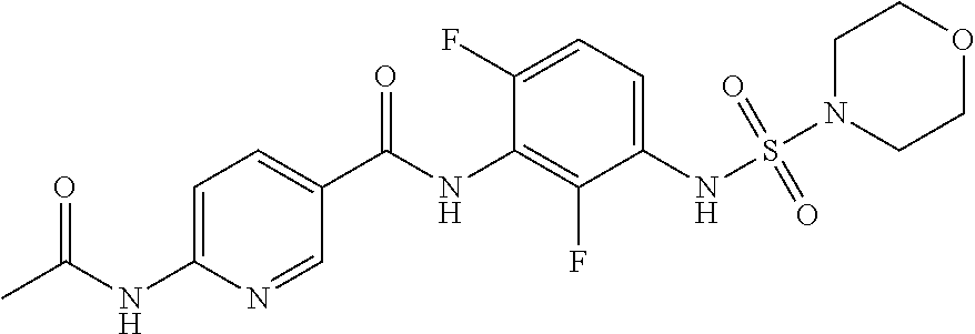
CC(NC1=CC=C(C(NC2=C(F)C(NS(N3CCOCC3)(=O)=O)=CC=C2F)=O)C=N1)=O
